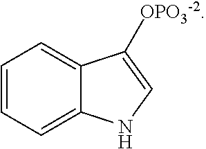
C1=CC=C2C(=C1)C([OPO3-2])=CN2
